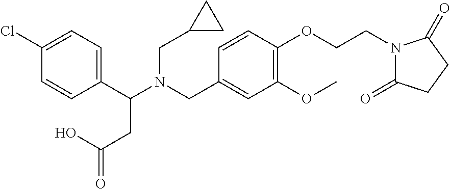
N(CC1=CC(OC)=C(OCCN2C(=O)CCC2=O)C=C1)(C(C1=CC=C(Cl)C=C1)CC(=O)O)CC1CC1
